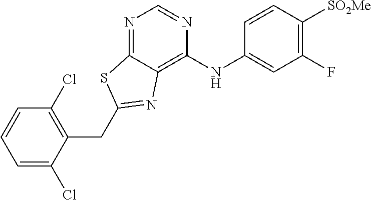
C1=C(Cl)C(CC2=NC3=C(NC4=CC(F)=C([SO2Me])C=C4)N=CN=C3S2)=C(Cl)C=C1
